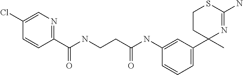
C1(C2(C)N=C(N)SCC2)=CC=CC(NC(CCNC(C2=NC=C(Cl)C=C2)=O)=O)=C1
